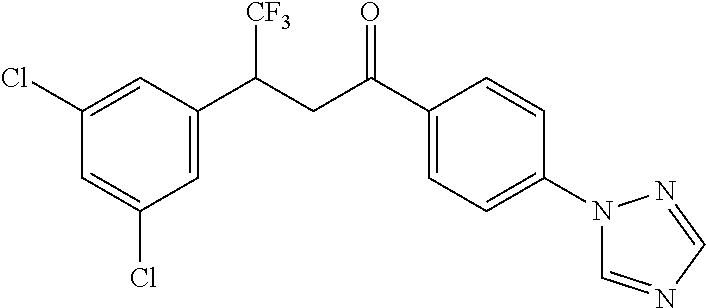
C1(Cl)=CC(C(CC(C2=CC=C(N3C=NC=N3)C=C2)=O)[CF3])=CC(Cl)=C1
